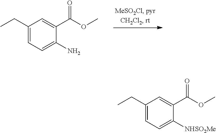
C1(CC)=CC=C(N)C(C(OC)=O)=C1.C1(CC)=CC=C([NHSO2Me])C(C(OC)=O)=C1
